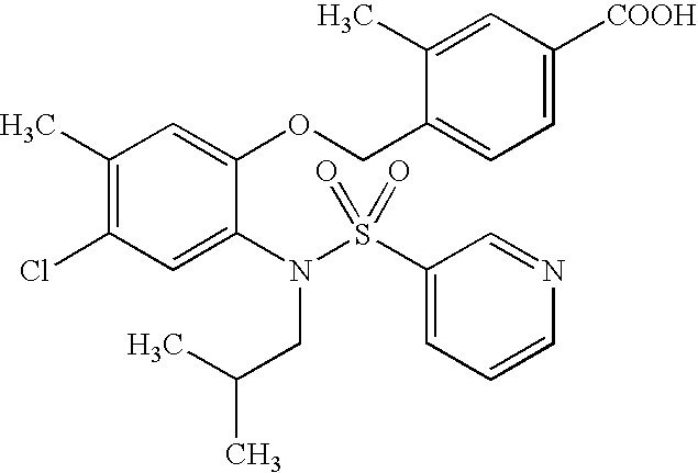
C1(C)=C(Cl)C=C(N(S(C2=CC=CN=C2)(=O)=O)CC(C)C)C(OCC2=CC=C([COOH])C=C2C)=C1
